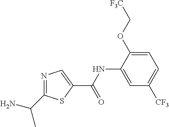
C1=C(OC[F3C])C(NC(C2=CN=C(C(C)N)S2)=O)=CC([CF3])=C1
